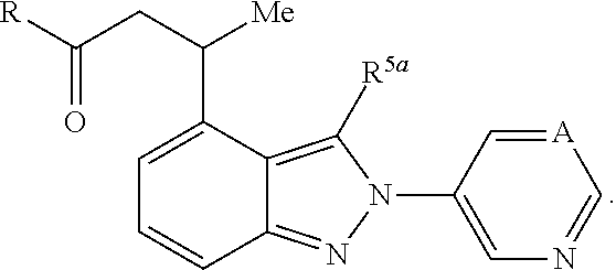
C1=[A]C=NC=C1N1C([R5a])=C2C(=N1)C=CC=C2C(CC([R])=O)[Me]
